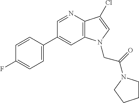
C1=C(C2=CC3=C(N=C2)C(Cl)=CN3CC(=O)N2CCCC2)C=CC(F)=C1
